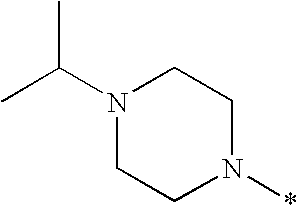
C1N(*)CCN(C(C)C)C1
